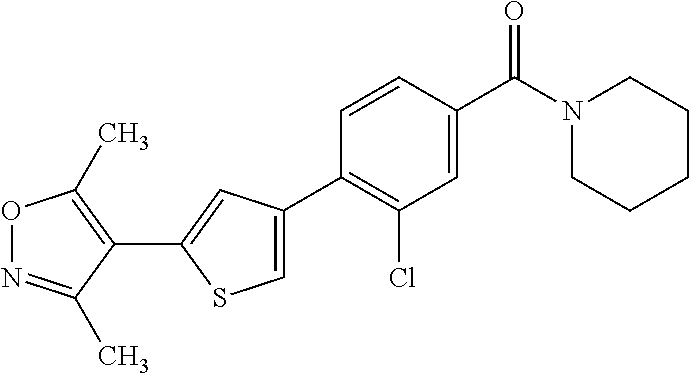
C1(C2=C(Cl)C=C(C(N3CCCCC3)=O)C=C2)=CSC(C2=C(C)ON=C2C)=C1
